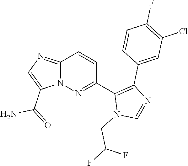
C12=NC=C(C(=O)N)N1N=C(C1=C(C3=CC(Cl)=C(F)C=C3)N=CN1CC(F)F)C=C2
